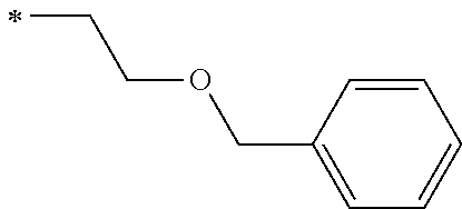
C(COCC1=CC=CC=C1)C
